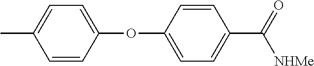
CC1=CC=C(OC2=CC=C(C(=O)[NHMe])C=C2)C=C1
